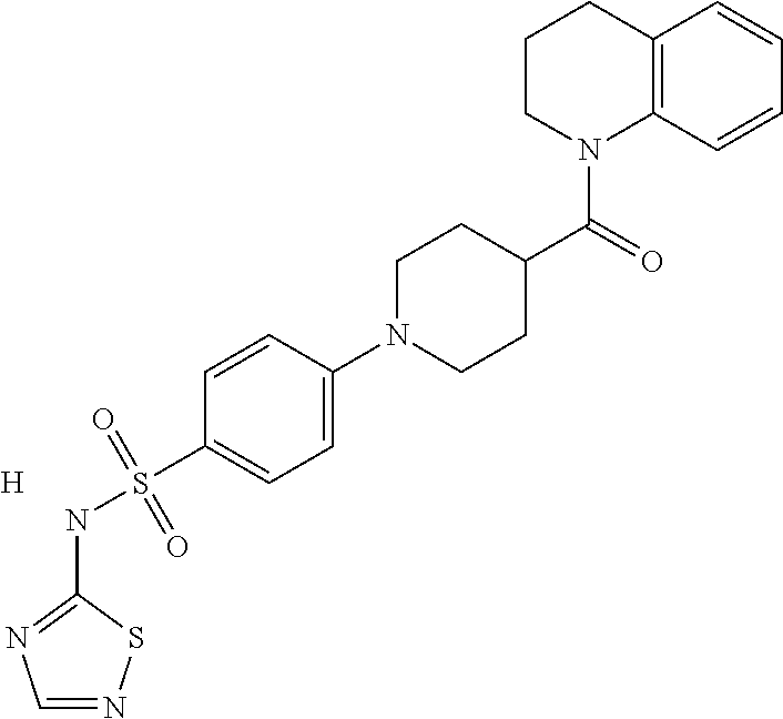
C1=NSC(NS(C2=CC=C(N3CCC(C(N4C5=C(CCC4)C=CC=C5)=O)CC3)C=C2)(=O)=O)=N1.[H]
